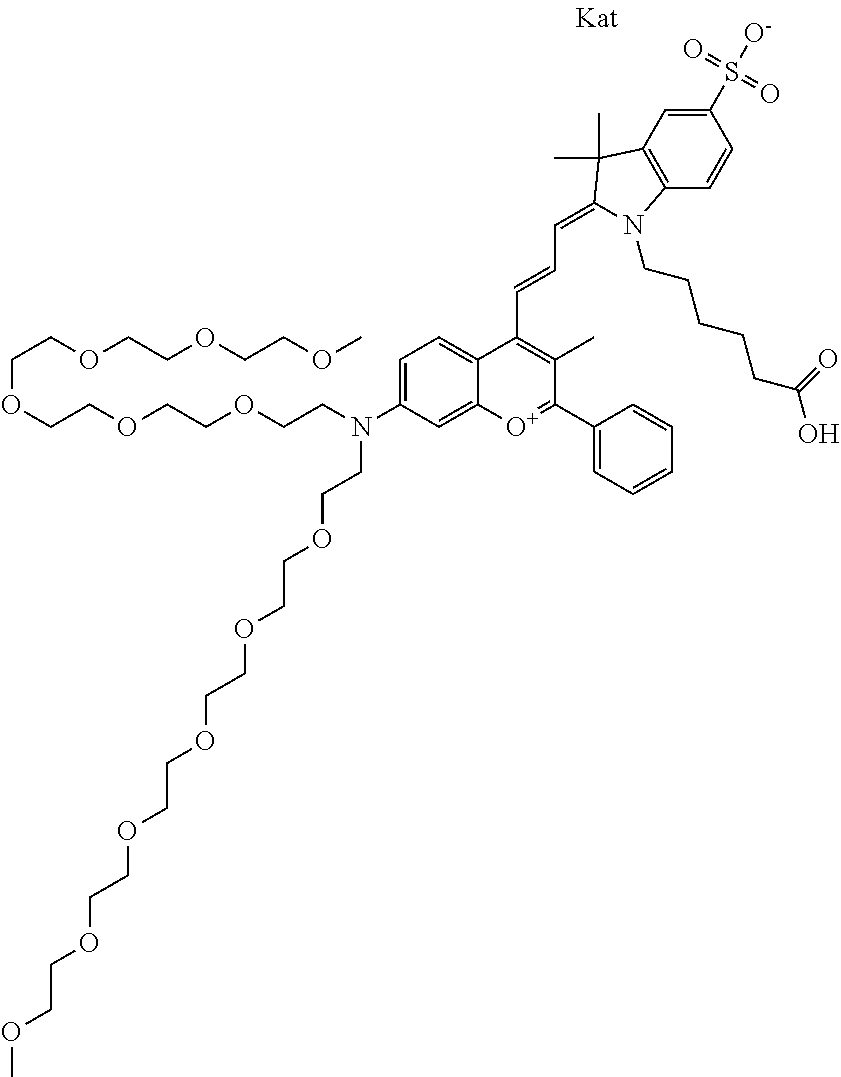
C(OCCOCCOCCN(CCOCCOCCOCCOCCOCCOC)C1=CC=C2C(=C1)[O+]=C(C1=CC=CC=C1)C(C)=C2C=CC=C1C(C)(C)C2=C(C=CC(S(=O)(=O)[O-])=C2)N1CCCCCC(O)=O)COCCOCCOC
